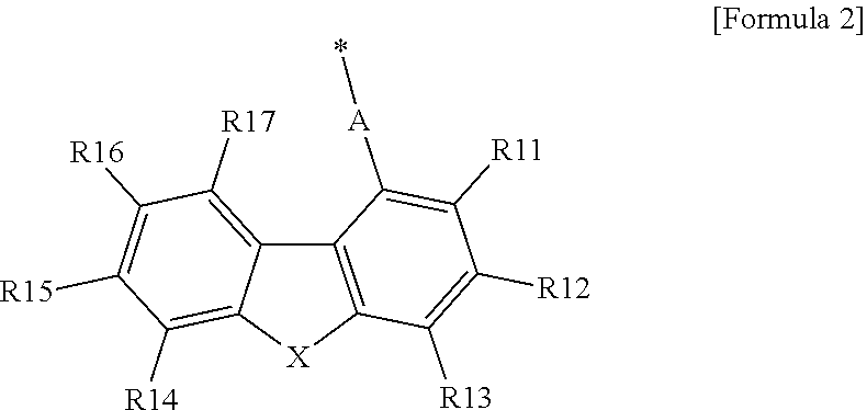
C12=C([R14])C([R15])=C([R16])C([R17])=C1C1=C([X]2)C([R13])=C([R12])C([R11])=C1[A]*
